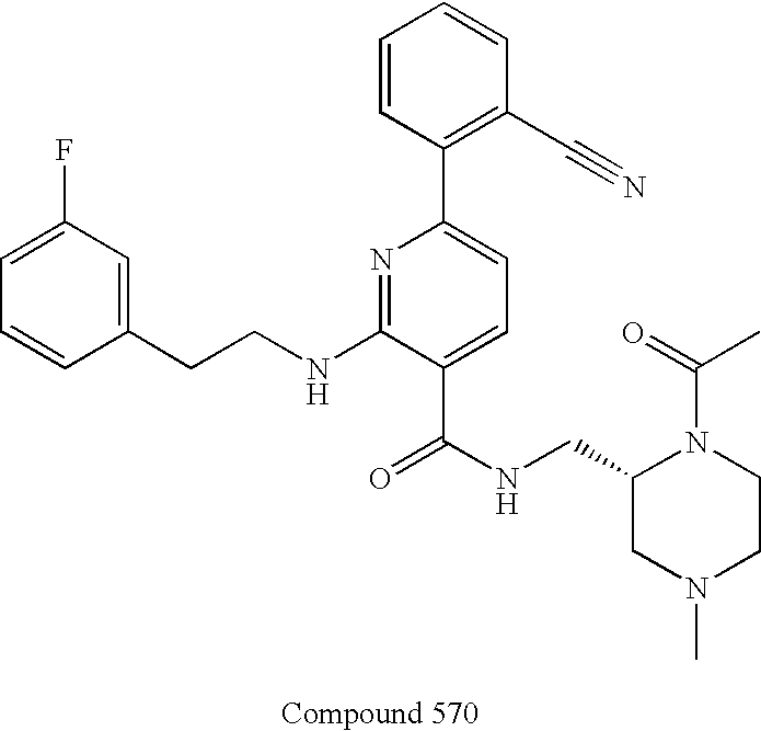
C1=C(F)C=C(CCNC2=NC(C3=C(C#N)C=CC=C3)=CC=C2C(NCC2CN(C)CCN2C(=O)C)=O)C=C1
